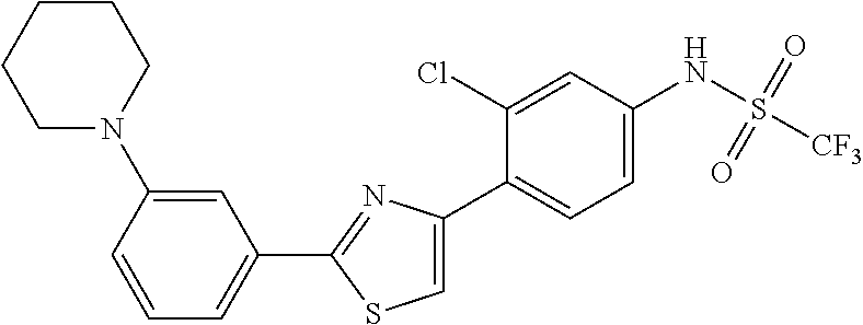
C1(C2=NC(C3=CC=C(NS([CF3])(=O)=O)C=C3Cl)=CS2)=CC=CC(N2CCCCC2)=C1
